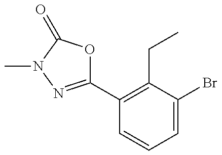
C1(C2=C(CC)C(Br)=CC=C2)=NN(C)C(=O)O1
